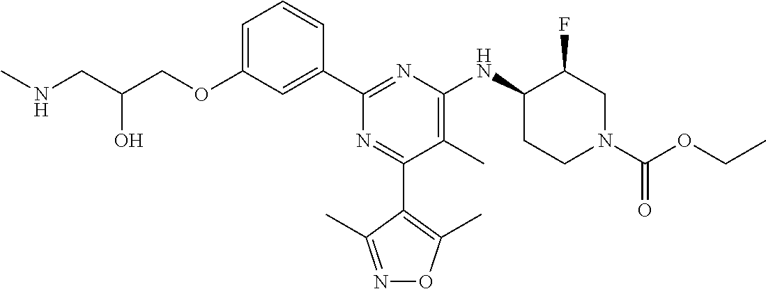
C1=C(OCC(CNC)O)C=C(C2=NC(NC3CCN(C(OCC)=O)CC3F)=C(C)C(C3=C(C)ON=C3C)=N2)C=C1
